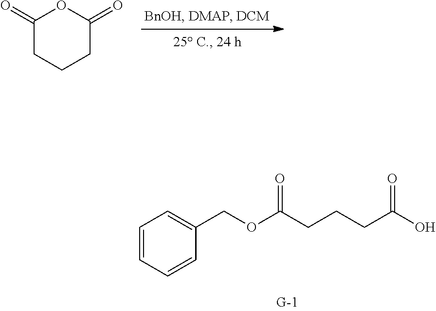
C1(=O)CCCC(=O)O1.C1=CC=CC(COC(CCCC(O)=O)=O)=C1
